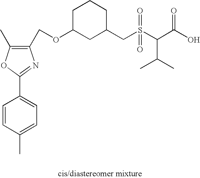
C1(COC2CC(CS(C(C(O)=O)C(C)C)(=O)=O)CCC2)=C(C)OC(C2=CC=C(C)C=C2)=N1
